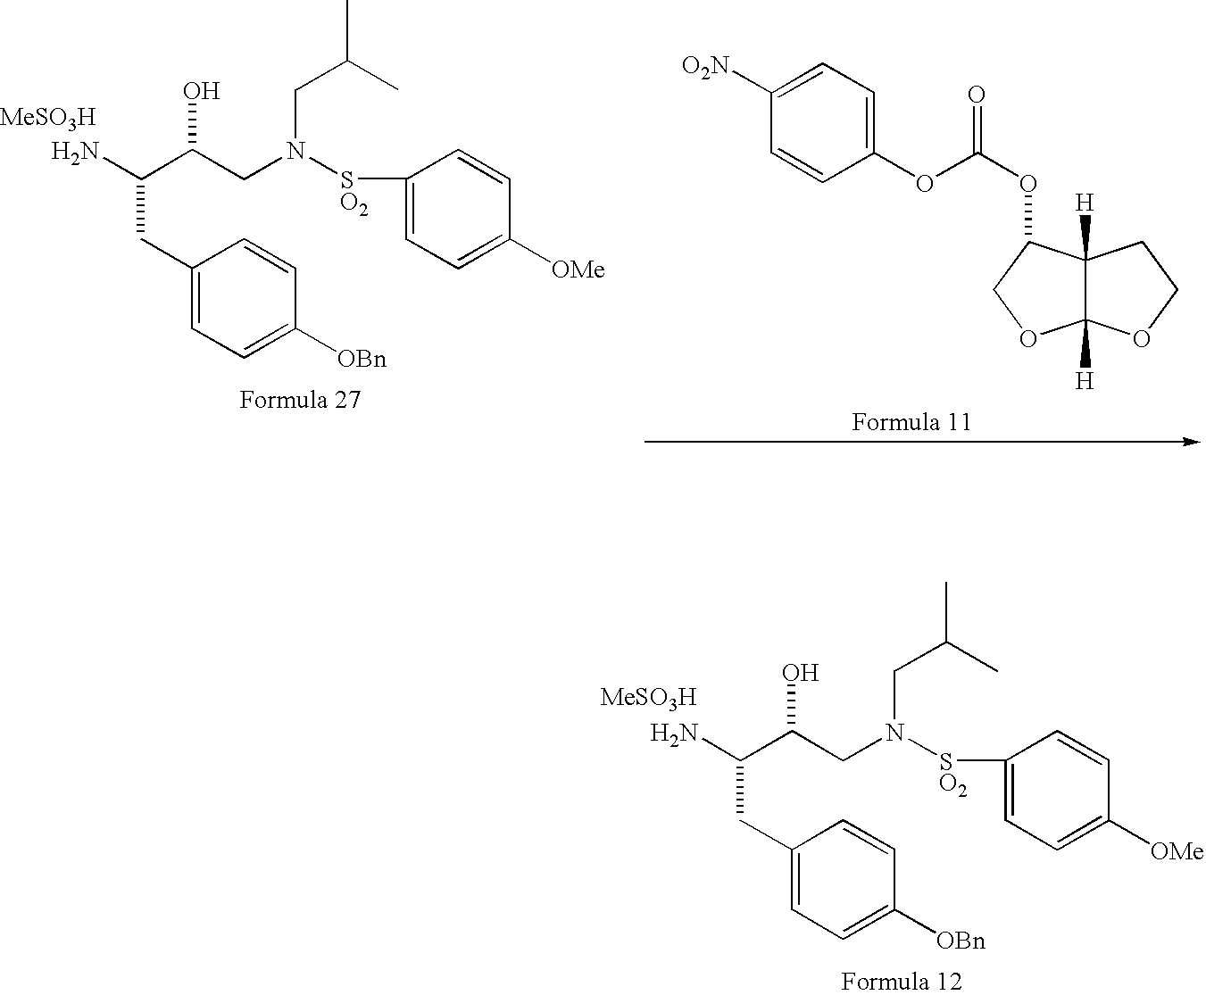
C(CC1=CC=C([OBn])C=C1)(C(CN(CC(C)C)[SO2]C1=CC=C([OMe])C=C1)O)N.[MeSO3H].C12([H])C([H])(C(OC(OC3=CC=C([O2N])C=C3)=O)CO1)CCO2.C(CC1=CC=C([OBn])C=C1)(C(CN(CC(C)C)[SO2]C1=CC=C([OMe])C=C1)O)N.[MeSO3H]
